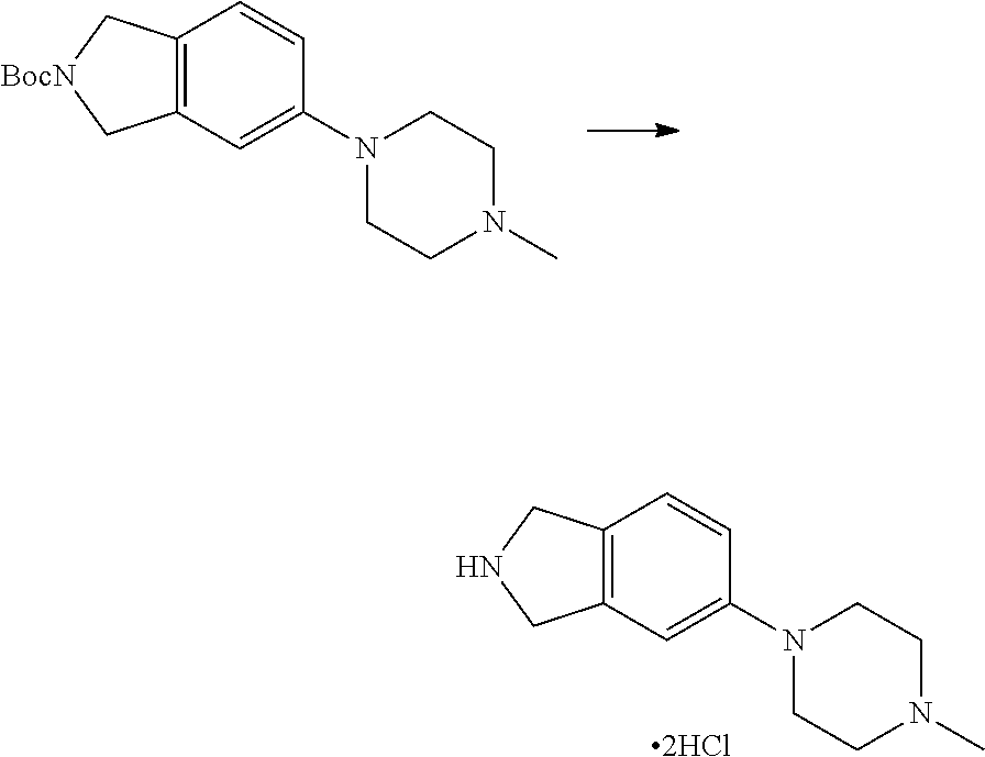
C12=C(C=C(N3CCN(C)CC3)C=C1)C[BocN]C2.C12=C(C=C(N3CCN(C)CC3)C=C1)CNC2.[2HCl]
